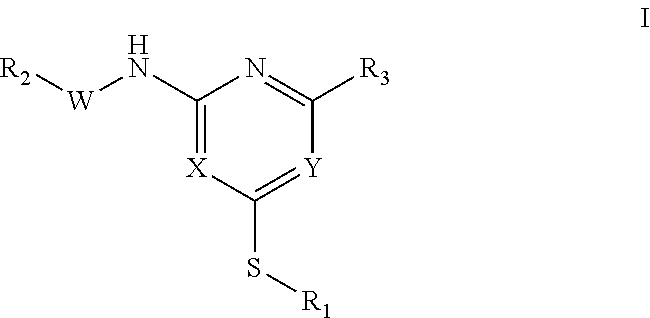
C1(N[W][R2])=[X]C(S[R1])=[Y]C([R3])=N1
